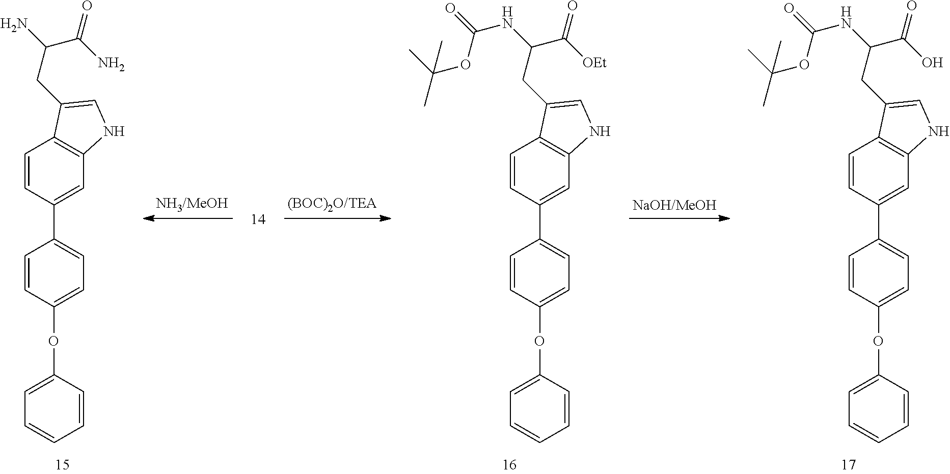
C1=CC(OC2=CC=CC=C2)=CC=C1C1=CC2=C(C=C1)C(CC(C(=O)N)N)=CN2.C1=CC(OC2=CC=CC=C2)=CC=C1C1=CC2=C(C=C1)C(CC(C(=O)[OEt])NC(OC(C)(C)C)=O)=CN2.C1=CC(OC2=CC=CC=C2)=CC=C1C1=CC2=C(C=C1)C(CC(C(=O)O)NC(OC(C)(C)C)=O)=CN2
